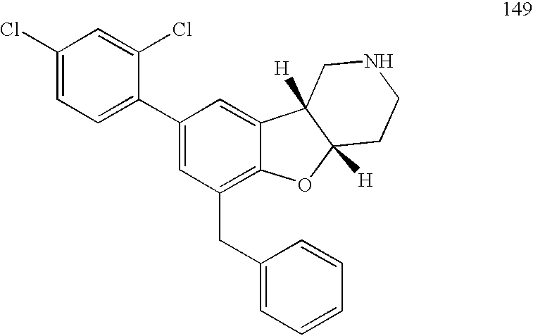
C1(Cl)=CC=C(C2=CC(CC3=CC=CC=C3)=C3C(=C2)C2([H])C([H])(O3)CCNC2)C(Cl)=C1
